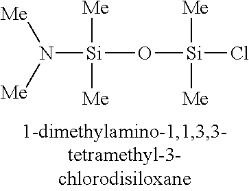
[Si](O[Si](Cl)([Me])[Me])([Me])([Me])N([Me])[Me]
